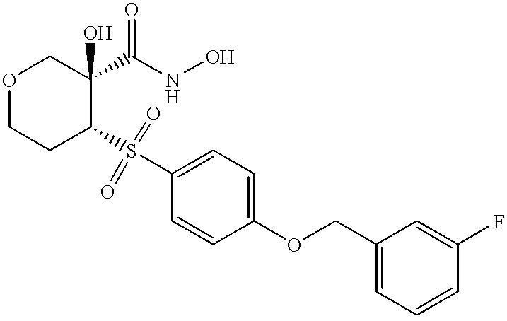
O1CCC(S(C2=CC=C(OCC3=CC=CC(F)=C3)C=C2)(=O)=O)C(C(NO)=O)(O)C1
